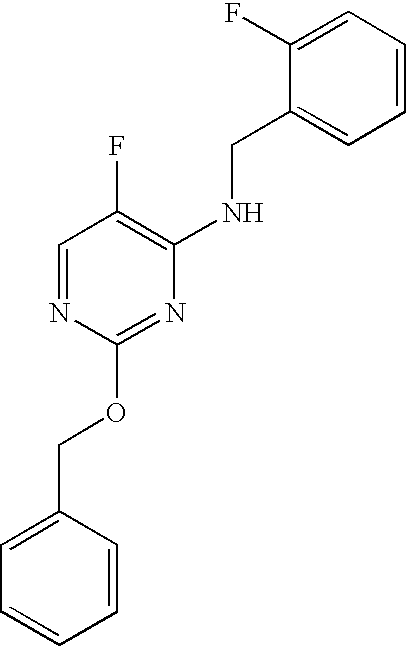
C1=NC(OCC2=CC=CC=C2)=NC(NCC2=CC=CC=C2F)=C1F
